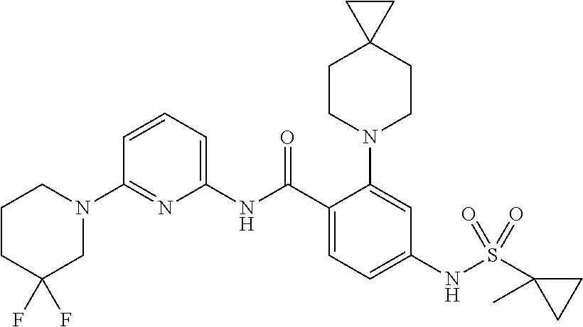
C1(N2CCCC(F)(F)C2)=NC(NC(C2=CC=C(NS(C3(C)CC3)(=O)=O)C=C2N2CCC3(CC2)CC3)=O)=CC=C1
